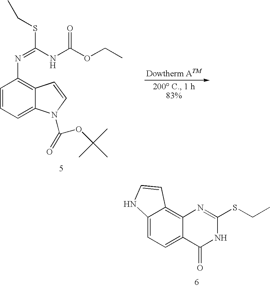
C12=CC=C3C(=C1C=CN2)N=C(SCC)NC3=O.C1=CC=C2C(=C1N=C(SCC)NC(OCC)=O)C=CN2C(=O)OC(C)(C)C
